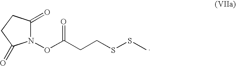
N1(OC(CCSSC)=O)C(=O)CCC1=O
